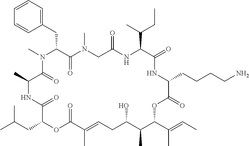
C1=CC=C(CC2C(=O)N(C)CC(=O)NC(C(C)CC)C(=O)NC(CCCCN)C(=O)OC(C(C)=CC)C(C)C(O)CC=C(C)C(=O)OC(CC(C)C)C(=O)NC(C)C(=O)N2C)C=C1
